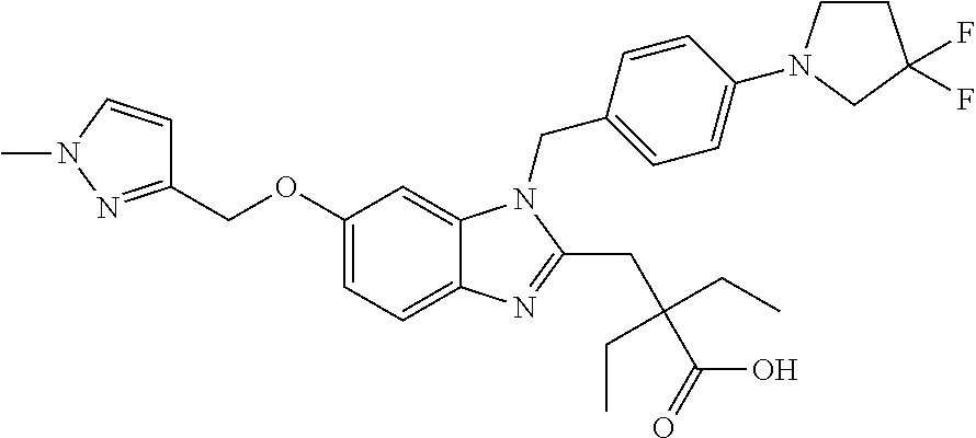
C1(COC2=CC=C3C(=C2)N(CC2=CC=C(N4CCC(F)(F)C4)C=C2)C(CC(C(=O)O)(CC)CC)=N3)=NN(C)C=C1
